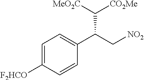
C(C[NO2])(C([CO2Me])[MeO2C])C1=CC=C([F2HCO])C=C1
